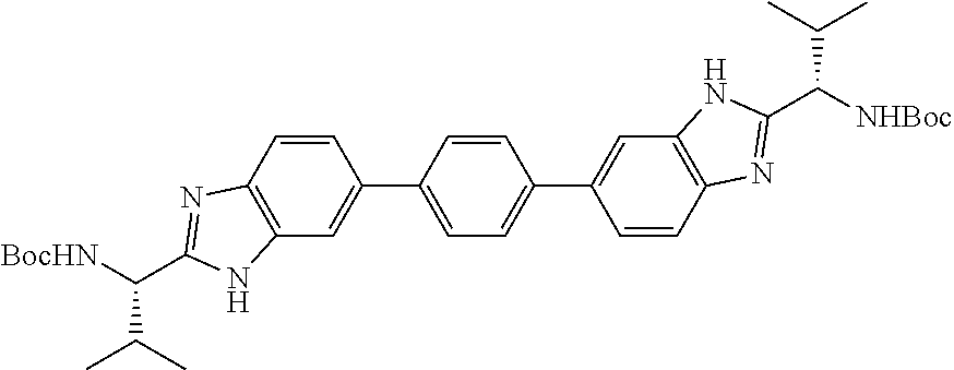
C([BocHN])(C(C)C)C1=NC2=C(C=C(C3=CC=C(C4=CC5=C(C=C4)N=C(C([NHBoc])C(C)C)N5)C=C3)C=C2)N1
